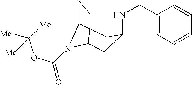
N(C1CC2N(C(OC([Me])([Me])[Me])=O)C3C2(CC3)C1)CC1=CC=CC=C1
